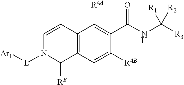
C12=C(C=C([R4B])C(C(NC([R1])([R3])[R2])=O)=C1[R4A])C([RE])N([L][Ar1])C=C2
